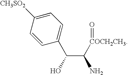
C1=C([CH3SO2])C=CC(C(C([COCH2CH3]=O)N)O)=C1
